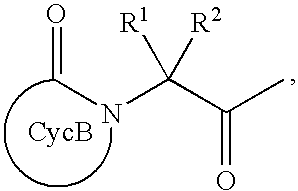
C(NC(C(C)=O)([R2])[R1])=O
